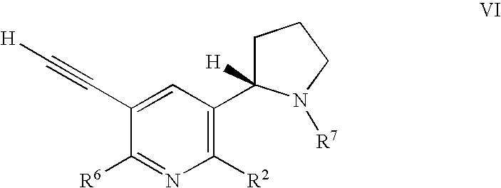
C1(C#C[H])=CC(C2([H])CCCN2[R7])=C([R2])N=C1[R6]
